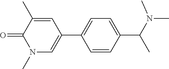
O=C1C(C)=CC(C2=CC=C(C(N(C)C)C)C=C2)=CN1C
